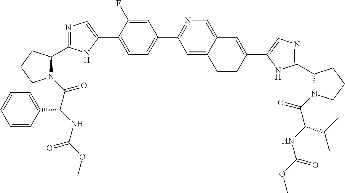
N1(C(C(NC(OC)=O)C2=CC=CC=C2)=O)C(C2=NC=C(C3=CC=C(C4=NC=C5C(=C4)C=CC(C4=CN=C(C6N(C(=O)C(NC(OC)=O)C(C)C)CCC6)N4)=C5)C=C3F)N2)CCC1
